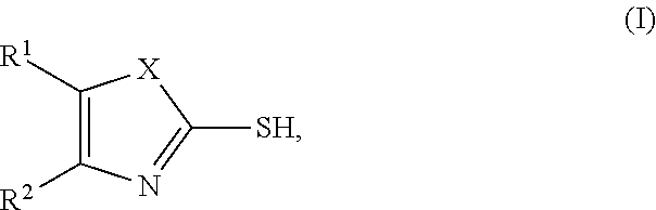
C1([R1])=C([R2])N=C([SH])[X]1
